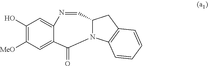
C1(O)=C([MeO])C=C2C(=O)N3C(C=NC2=C1)CC1=C3C=CC=C1
